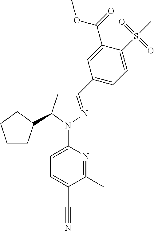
C1CC(C2CC(C3=CC=C(S(=O)(C)=O)C(C(=O)OC)=C3)=NN2C2=CC=C(C#N)C(C)=N2)CC1
